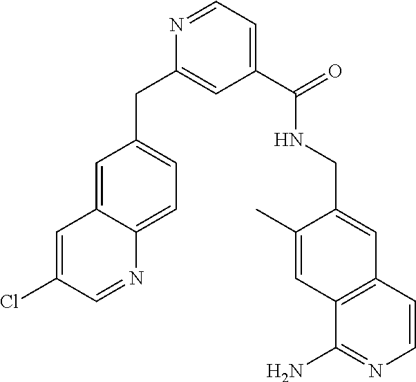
C12=C(C=C(C)C(CNC(C3=CC=NC(CC4=CC=C5C(=C4)C=C(Cl)C=N5)=C3)=O)=C1)C(N)=NC=C2
